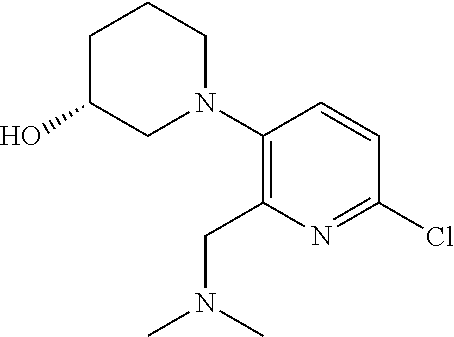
C1C(O)CN(C2=C(CN(C)C)N=C(Cl)C=C2)CC1
